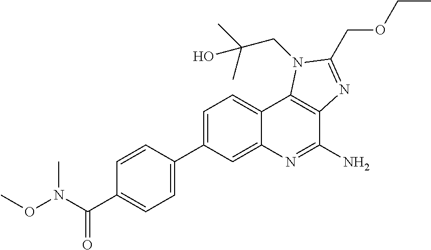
C1=C(C2=CC=C(C(N(OC)C)=O)C=C2)C=C2C(=C1)C1=C(C(N)=N2)N=C(COCC)N1CC(C)(C)O
